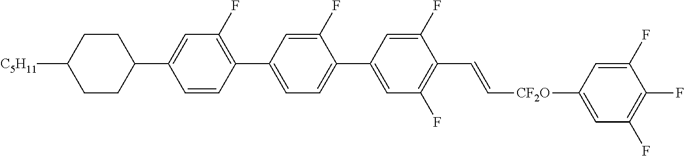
C1(F)=C(C2=CC=C(C3=CC(F)=C(C=C[CF2O]C4=CC(F)=C(F)C(F)=C4)C(F)=C3)C(F)=C2)C=CC(C2CCC([C5H11])CC2)=C1
